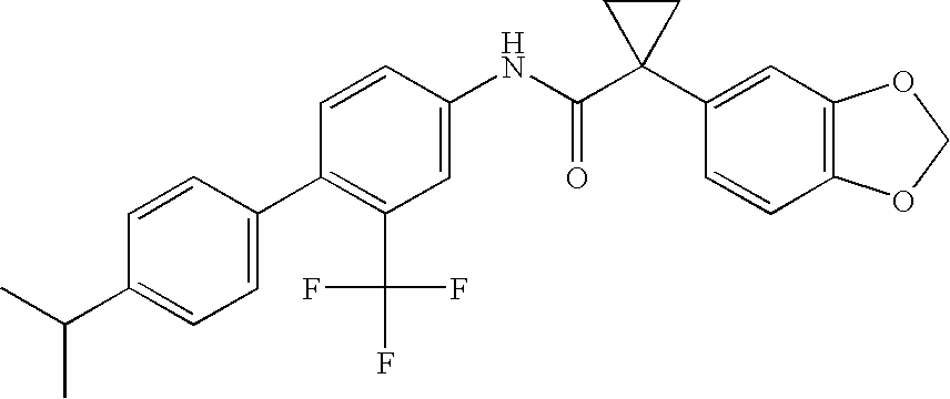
C1=C(NC(C2(C3=CC4=C(C=C3)OCO4)CC2)=O)C=CC(C2=CC=C(C(C)C)C=C2)=C1C(F)(F)F
